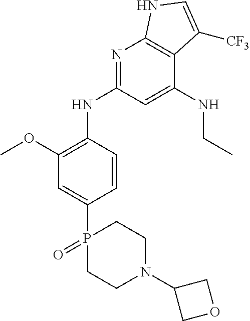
C1(OC)=C(NC2=NC3=C(C(NCC)=C2)C([CF3])=CN3)C=CC(P2(=O)CCN(C3COC3)CC2)=C1
